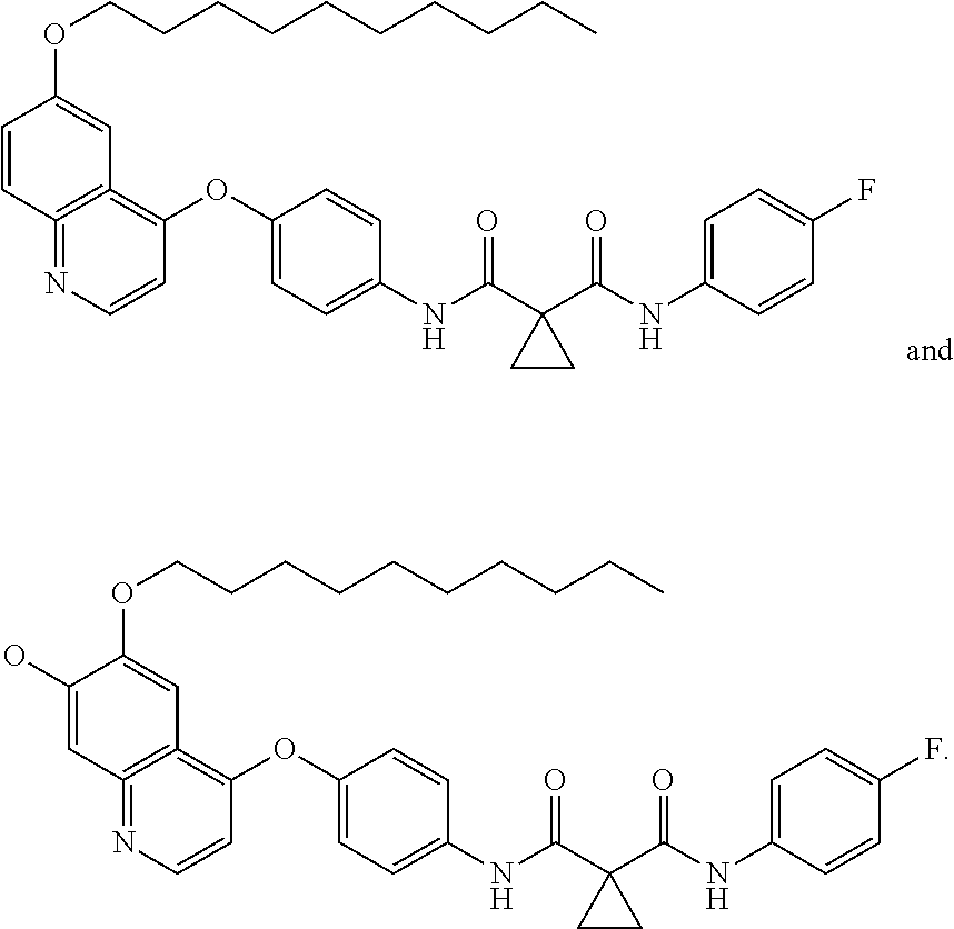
O(CCCCCCCCCC)C1=CC2=C(=NC=CC=2OC2=CC=C(NC(C3(C(NC4=CC=C(F)C=C4)=O)CC3)=O)C=C2)C=C1.O(CCCCCCCCCC)C1=CC2=C(=NC=CC=2OC2=CC=C(NC(C3(C(NC4=CC=C(F)C=C4)=O)CC3)=O)C=C2)C=C1O
